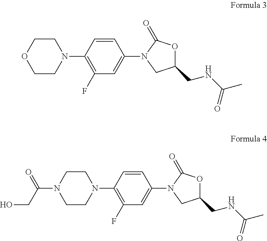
C1=CC(N2CCOCC2)=C(F)C=C1N1CC(CNC(C)=O)OC1=O.C1=CC(N2CCN(C(CO)=O)CC2)=C(F)C=C1N1CC(CNC(C)=O)OC1=O
